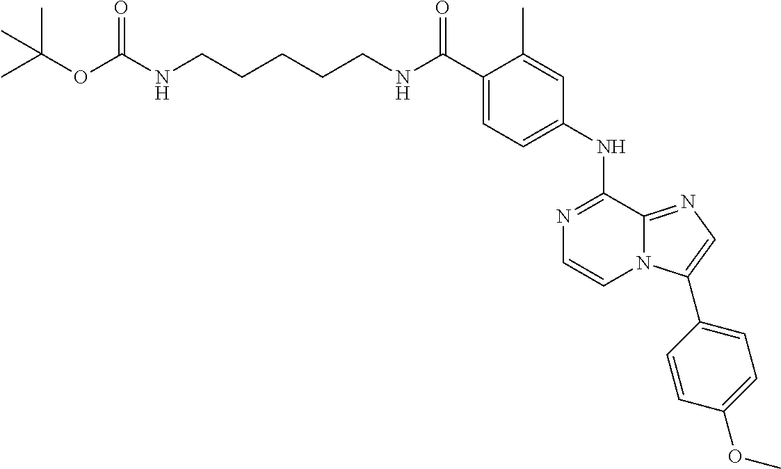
C1(C(NCCCCCNC(OC(C)(C)C)=O)=O)=CC=C(NC2=NC=CN3C2=NC=C3C2=CC=C(OC)C=C2)C=C1C
